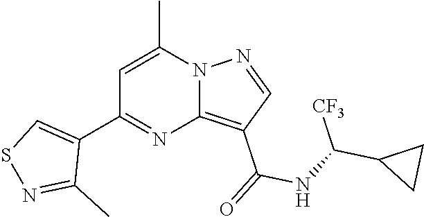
C1(C2=NC3=C(C(=O)NC(C4CC4)[CF3])C=NN3C(C)=C2)=CSN=C1C
